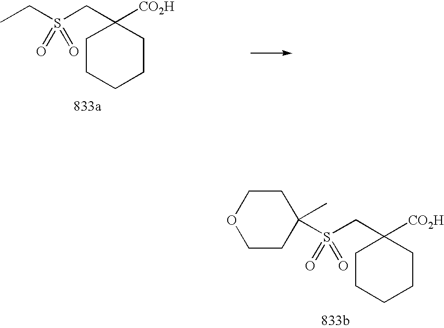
S(CC1([CO2H])CCCCC1)(=O)(=O)C1(C)CCOCC1.CCS(CC1([CO2H])CCCCC1)(=O)=O
